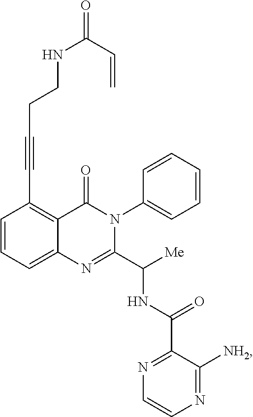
C1=CC=C2C(=C1C#CCCNC(=O)C=C)C(=O)N(C1=CC=CC=C1)C(C([Me])NC(=O)C1=NC=CN=C1[NH2])=N2
